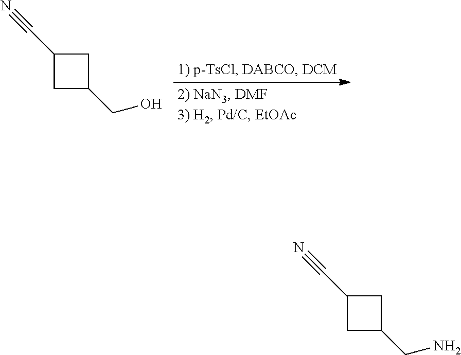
C1C(C#N)CC1CO.C1C(C#N)CC1CN
